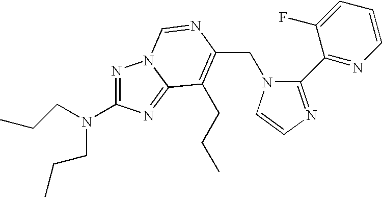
C(N1C(C2=NC=CC=C2F)=NC=C1)C1=C(CCC)C2=NC(N(CCC)CCC)=NN2C=N1
